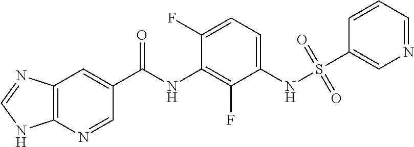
C12=C(N=CC(C(NC3=C(F)C(NS(=O)(=O)C4=CN=CC=C4)=CC=C3F)=O)=C1)NC=N2
